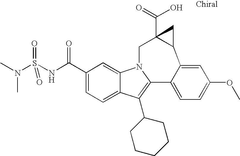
OC(=O)C12C(C3=CC(OC)=CC=C3C3=C(C4CCCCC4)C4=CC=C(C(=O)NS(N(C)C)(=O)=O)C=C4N3C1)C2
